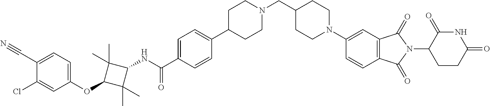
C1(C2CCN(CC3CCN(C4=CC5=C(C=C4)C(=O)N(C4CCC(=O)NC4=O)C5=O)CC3)CC2)=CC=C(C(=O)NC2C(C)(C)C(OC3=CC=C(C#N)C(Cl)=C3)C2(C)C)C=C1
